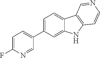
FC1=CC=C(C2=CC=C3C(=C2)NC2=C3C=NC=C2)C=N1
